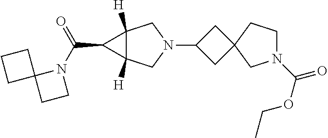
C1C(N2CC3([H])C([H])(C2)C3C(=O)N2C3(CC2)CCC3)CC12CN(C(OCC)=O)CC2
